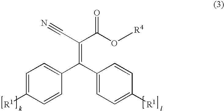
C1=C([R1])C=CC(C(C2=CC=C([R1])C=C2)=C(C(O[R4])=O)C#N)=C1
